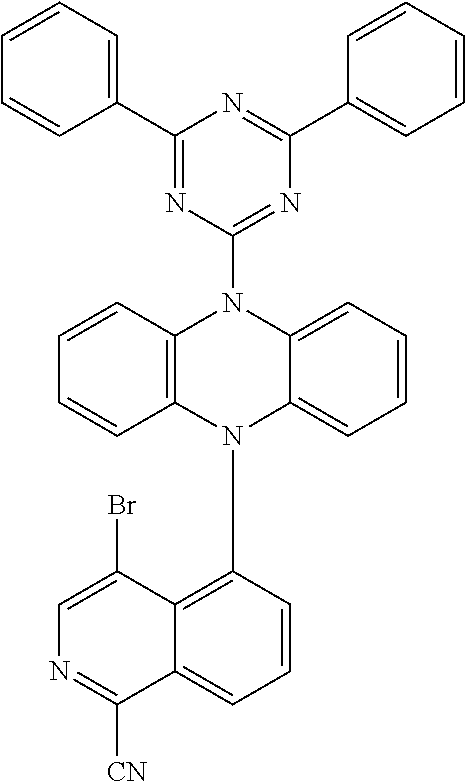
C1=C(Br)C2=C(N3C4=CC=CC=C4N(C4=NC(C5=CC=CC=C5)=NC(C5=CC=CC=C5)=N4)C4=C3C=CC=C4)C=CC=C2C([CN])=N1
